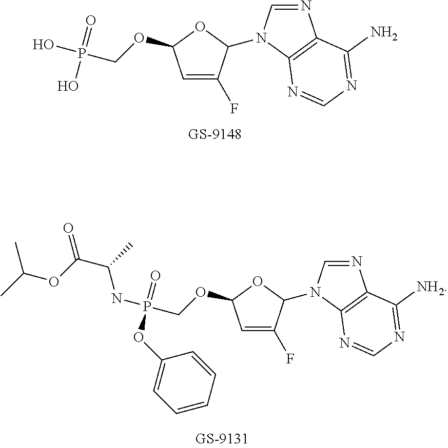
C1=C(F)C(N2C=NC3=C2N=CN=C3N)OC1OCP(=O)(O)O.C1=C(F)C(N2C=NC3=C2N=CN=C3[NH2])OC1OCP(=O)(NC(C)C(=O)OC(C)C)OC1=CC=CC=C1
